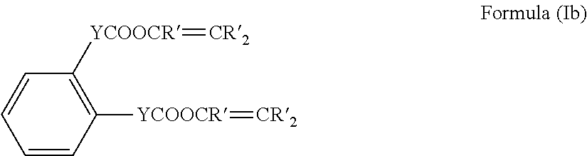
C1=CC([YCOOCR]=[CR2])=C([YCOOCR]=[CR2])C=C1
